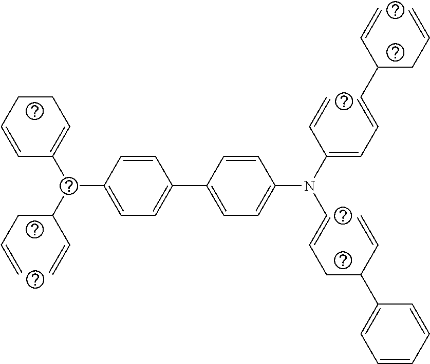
C1CC=CC(C(C(CC=C)C=C)C2=CC=C(C3=CC=C(N(C(=CC=CC(CC=C)C=C)C=C)C=CCC(C=C)C4=CC=CC=C4)C=C3)C=C2)=C1
